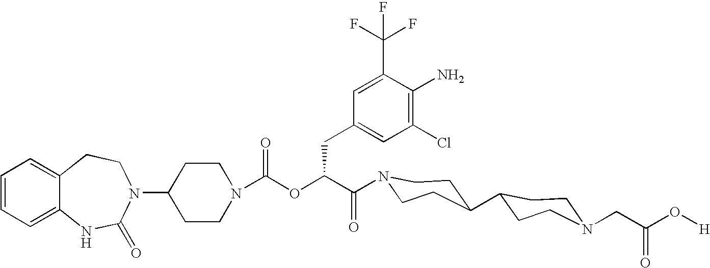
C12=CC=CC=C1NC(=O)N(C1CCN(C(=O)OC(C(=O)N3CCC(C4CCN(CC(O[H])=O)CC4)CC3)CC3=CC(Cl)=C(N)C(C(F)(F)F)=C3)CC1)CC2
